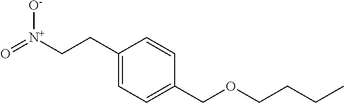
C1(CC[N+](=O)[O-])=CC=C(COCCCC)C=C1
